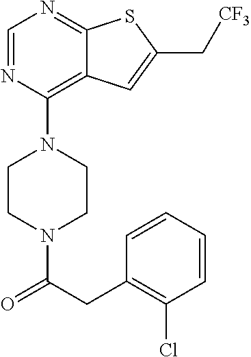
C1CN(C(CC2=C(Cl)C=CC=C2)=O)CCN1C1=C2C(=NC=N1)SC(C[CF3])=C2
